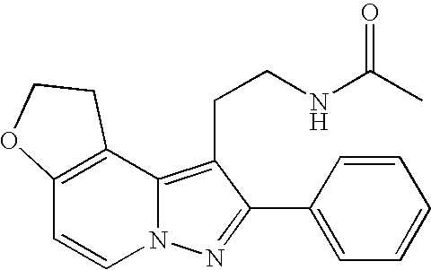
C12=C(C3=C(CCNC(C)=O)C(C4=CC=CC=C4)=NN3C=C1)CCO2
